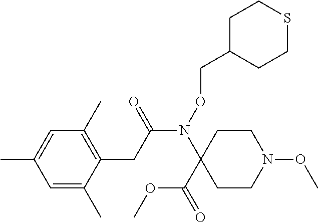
C1=C(C)C=C(C)C(CC(N(OCC2CCSCC2)C2(C(=O)OC)CCN(OC)CC2)=O)=C1C
